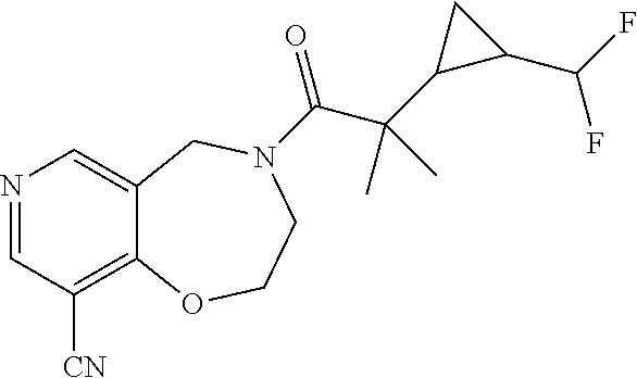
N1=CC([CN])=C2C(=C1)CN(C(C(C1C(C(F)F)C1)(C)C)=O)CCO2
